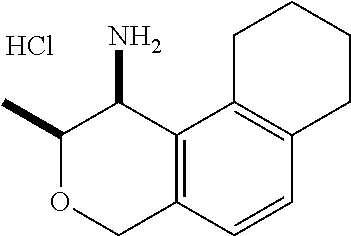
C12=C(C3=C(C=C1)CCCC3)C(N)C(C)OC2.Cl
